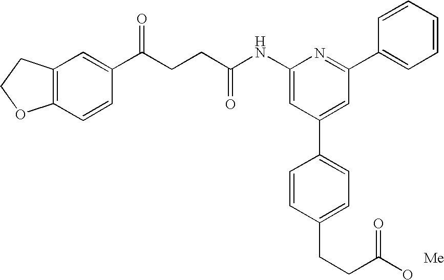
C1(NC(CCC(C2=CC3=C(C=C2)OCC3)=O)=O)=CC(C2=CC=C(CCC(O)=O)C=C2)=CC(C2=CC=CC=C2)=N1
